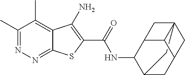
C123CC4C(NC(C5=C(N)C6=C(C)C(C)=NN=C6S5)=O)C(C1C(C4)C2)C3
